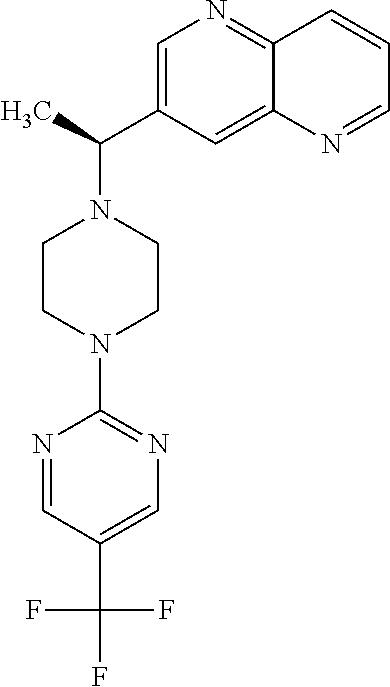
C(C1=CN=C(N2CCN(C(C3=CN=C4C(=C3)N=CC=C4)C)CC2)N=C1)(F)(F)F
